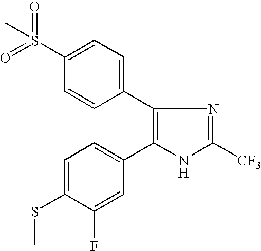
C1(C2=CC=C(SC)C(F)=C2)=C(C2=CC=C(S(C)(=O)=O)C=C2)N=C([CF3])N1
